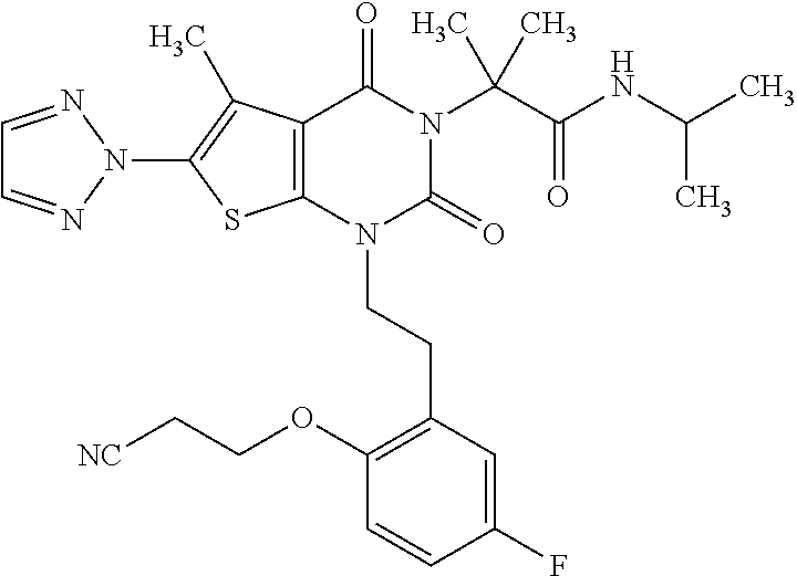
C12=C(C(C)=C(N3N=CC=N3)S1)C(=O)N(C(C(=O)NC(C)C)(C)C)C(=O)N2CCC1=C(OCC[NC])C=CC(F)=C1
